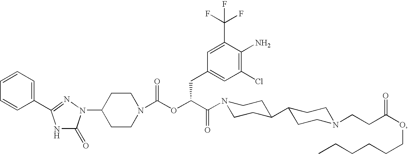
C1(N2C(=O)NC(C3=CC=CC=C3)=N2)CCN(C(OC(C(=O)N2CCC(C3CCN(CCC(OCCCCCC)=O)CC3)CC2)CC2=CC(Cl)=C(N)C(C(F)(F)F)=C2)=O)CC1
